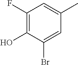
C1(F)=C(O)C(Br)=CC(C)=C1
